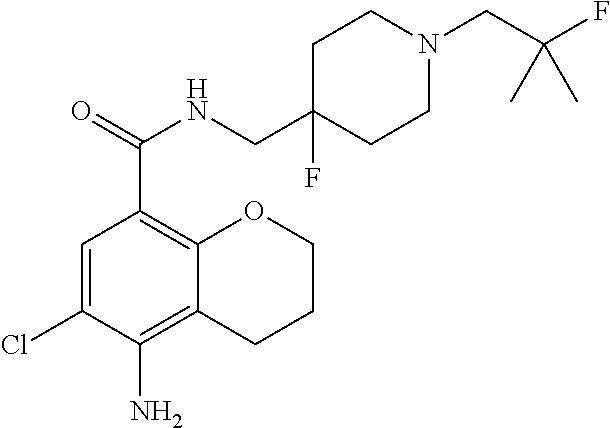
C1=C(Cl)C(N)=C2C(=C1C(=O)NCC1(F)CCN(CC(F)(C)C)CC1)OCCC2
